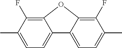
C1=C(C)C(F)=C2C(=C1)C1=CC=C(C)C(F)=C1O2
